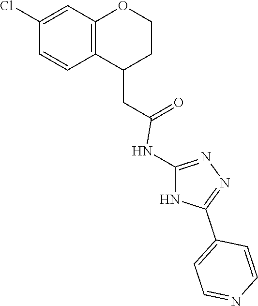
C1(CC(=O)NC2=NN=C(C3=CC=NC=C3)N2)CCOC2=C1C=CC(Cl)=C2
